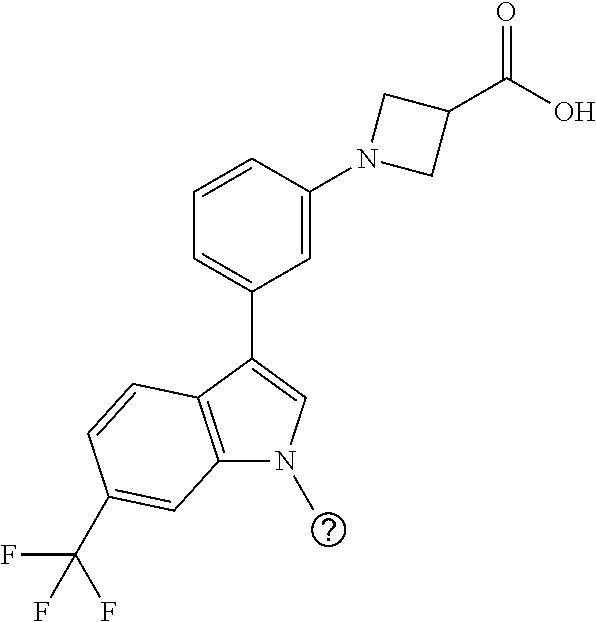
C1(C2=CC=CC(N3CC(C(=O)O)C3)=C2)=CN(C)C2=C1C=CC(C(F)(F)F)=C2
